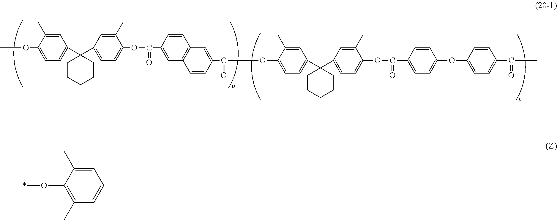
O(C1=CC=C(C2(C3=CC=C(OC(C4=CC5=C(C=C4)C=C(C(=O)OC4=CC=C(C6(C7=CC=C(OC(C8=CC=C(OC9=CC=C(C(=O)C)C=C9)C=C8)=O)C(C)=C7)CCCCC6)C=C4C)C=C5)=O)C(C)=C3)CCCCC2)C=C1C)C.*OC1=C(C)C=CC=C1C
